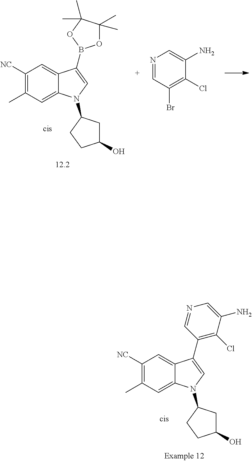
C1([NC])=C(C)C=C2C(=C1)C(B1OC(C)(C)C(C)(C)O1)=CN2C1CC(O)CC1.N1=CC(Br)=C(Cl)C(N)=C1.C1([NC])=C(C)C=C2C(=C1)C(C1=C(Cl)C(N)=CN=C1)=CN2C1CC(O)CC1
